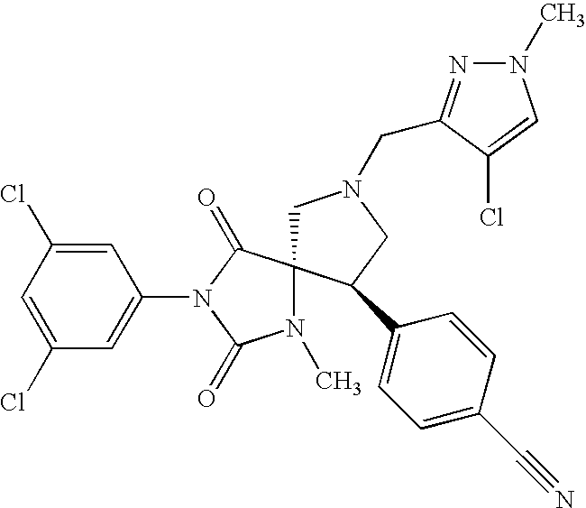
C1=C(Cl)C=C(N2C(=O)C3(N(C)C2=O)CN(CC2=NN(C)C=C2Cl)CC3C2=CC=C(C#N)C=C2)C=C1Cl
